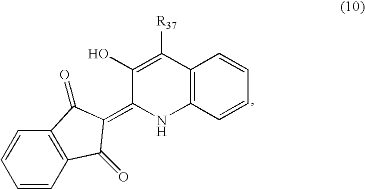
C12=C(C=CC=C1)NC(=C1C(=O)C3=C(C=CC=C3)C1=O)C(O)=C2[R37]
